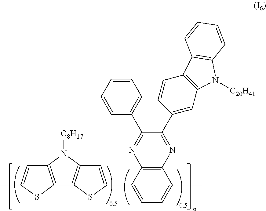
C1=CC=CC(C2=NC3=C(N=C2C2=CC4=C(C=C2)C2=C(N4[C20H41])C=CC=C2)C(C)=CC=C3C2=CC3=C(C4=C(N3[C8H17])C=C(C)S4)S2)=C1
